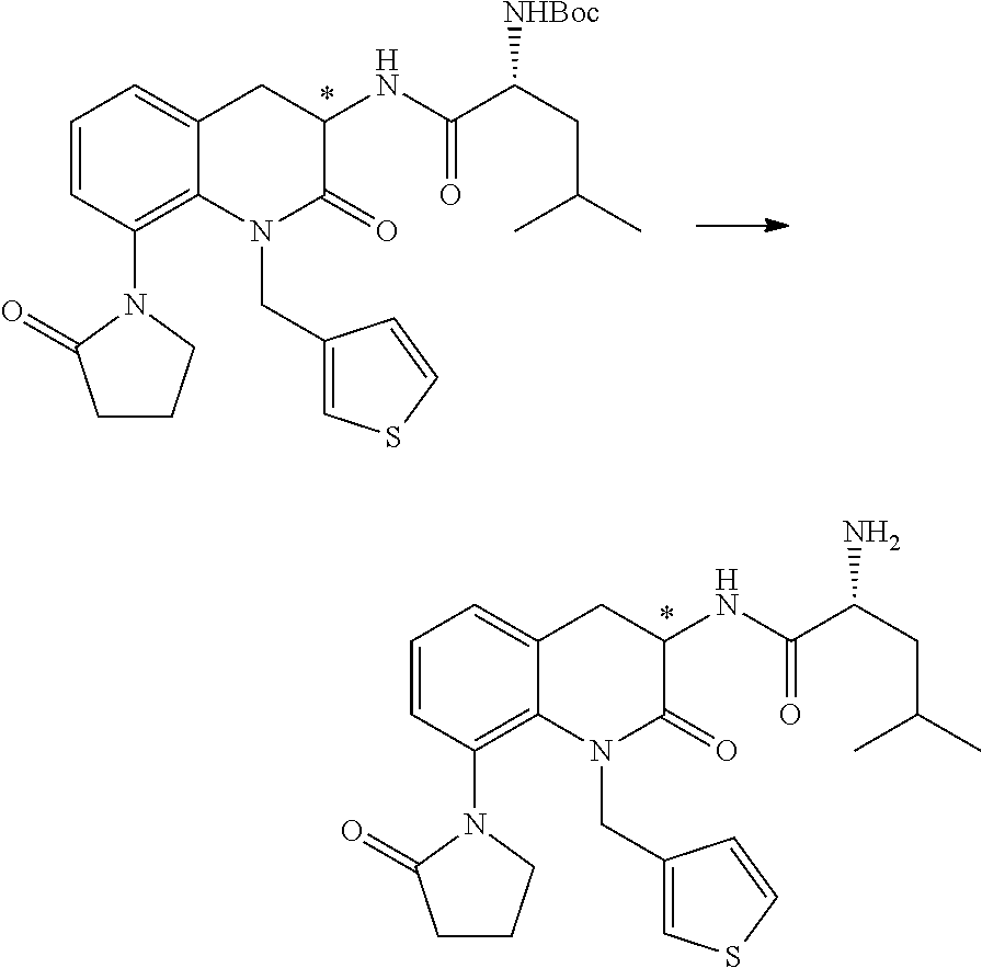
C1=CC(N2C(=O)CCC2)=C2C(=C1)CC(NC(C(CC(C)C)N)=O)C(=O)N2CC1=CSC=C1.C1=CC(N2C(=O)CCC2)=C2C(=C1)CC(NC(C(CC(C)C)[NHBoc])=O)C(=O)N2CC1=CSC=C1
